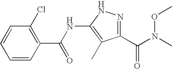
C1=CC(C(NC2=C(C)C(C(N(C)OC)=O)=NN2)=O)=C(Cl)C=C1
